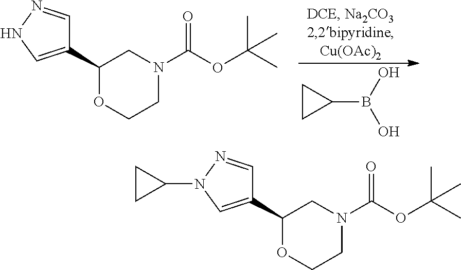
C1(C2OCCN(C(=O)OC(C)(C)C)C2)=CN(C2CC2)N=C1.C1(C2OCCN(C(=O)OC(C)(C)C)C2)=CNN=C1.C1CC1B(O)O
